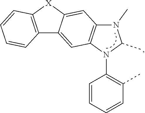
N1(C)C2=C(N(C3=C(C)C=CC=C3)C1C)C=C1C(=C2)[X]C2=C1C=CC=C2
